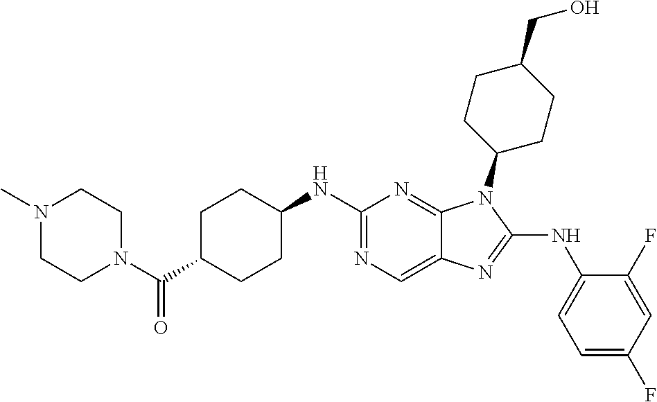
N1=C(NC2CCC(C(N3CCN(C)CC3)=O)CC2)N=C2C(=C1)N=C(NC1=CC=C(F)C=C1F)N2C1CCC(CO)CC1
